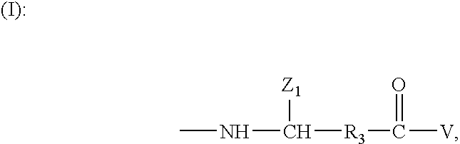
C([R3]C([V])=O)(NC)[Z1]
